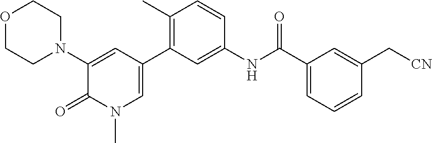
O1CCN(C2=CC(C3=C(C)C=CC(NC(C4=CC=CC(C[CN])=C4)=O)=C3)=CN(C)C2=O)CC1
